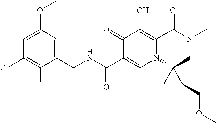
C1=C(OC)C=C(CNC(C2=CN3C4(CN(C)C(=O)C3=C(O)C2=O)CC4COC)=O)C(F)=C1Cl
